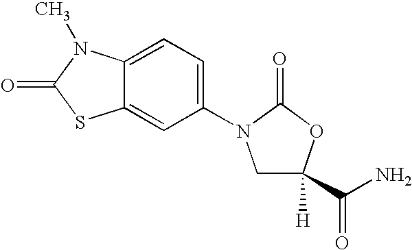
C12=CC(N3CC(C(N)=O)([H])OC3=O)=CC=C1N(C)C(=O)S2
